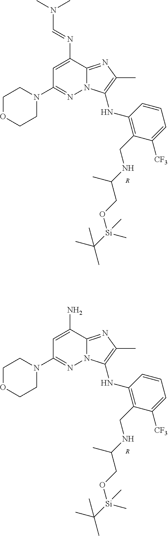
C1OCCN(C2=NN3C(=NC(C)=C3NC3=C(CNC(CO[Si](C(C)(C)C)(C)C)C)C([CF3])=CC=C3)C(N=CN(C)C)=C2)C1.[R].C1OCCN(C2=NN3C(=NC(C)=C3NC3=C(CNC(CO[Si](C(C)(C)C)(C)C)C)C([CF3])=CC=C3)C(N)=C2)C1.[R]
